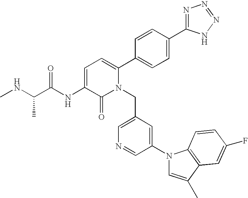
C1=C(NC(C(NC)C)=O)C(=O)N(CC2=CN=CC(N3C=C(C)C4=C3C=CC(F)=C4)=C2)C(C2=CC=C(C3=NN=NN3)C=C2)=C1
